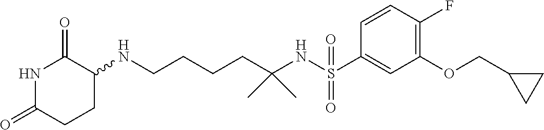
C1(NCCCCC(NS(C2=CC(OCC3CC3)=C(F)C=C2)(=O)=O)(C)C)C(=O)NC(=O)CC1
